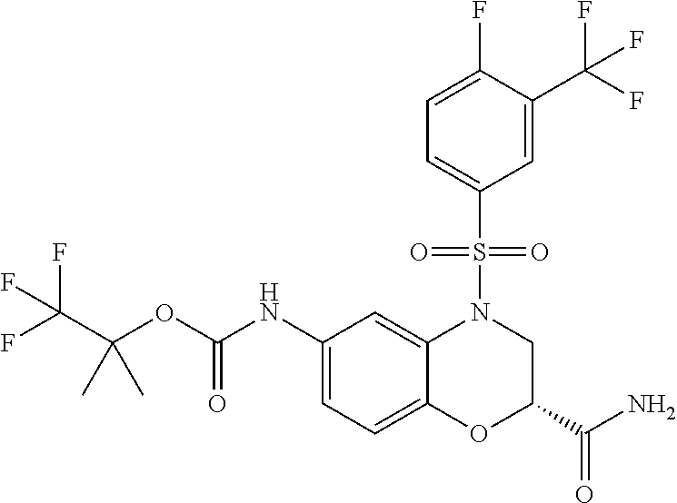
C1(NC(OC(C(F)(F)F)(C)C)=O)=CC=C2C(=C1)N(S(C1=CC=C(F)C(C(F)(F)F)=C1)(=O)=O)CC(C(N)=O)O2
